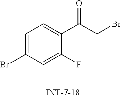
C1=C(Br)C=C(F)C(C(CBr)=O)=C1
